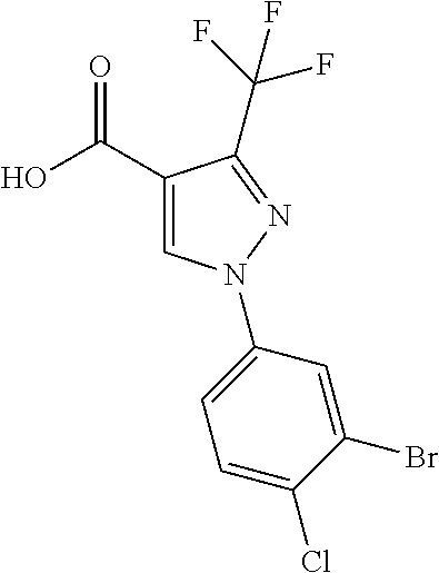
C(F)(F)(F)C1=NN(C2=CC=C(Cl)C(Br)=C2)C=C1C(O)=O
